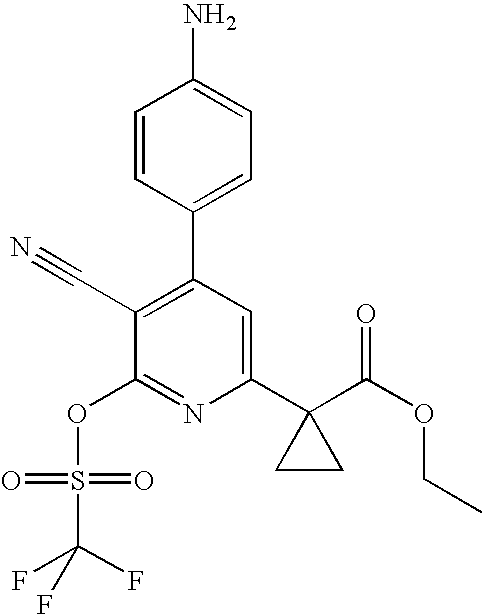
C1=CC(C2=C(C#N)C(OS(=O)(=O)C(F)(F)F)=NC(C3(C(=O)OCC)CC3)=C2)=CC=C1N
